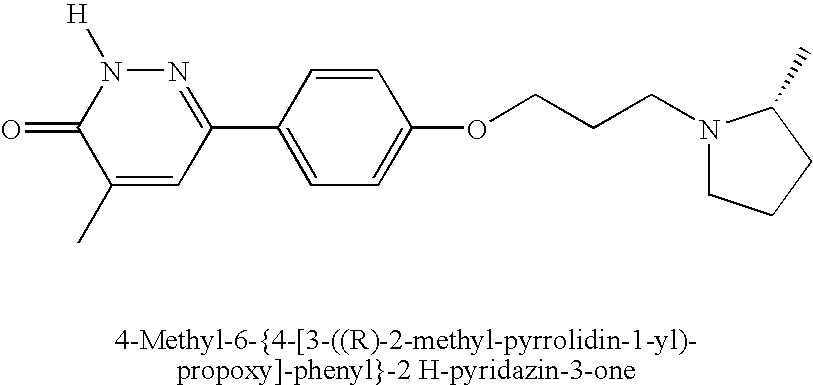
C1(C)=CC(C2=CC=C(OCCCN3CCCC3C)C=C2)=NN([H])C1=O
